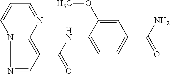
N1=CC(C(=O)NC2=CC=C(C(=O)N)C=C2OC)=C2N1C=CC=N2
